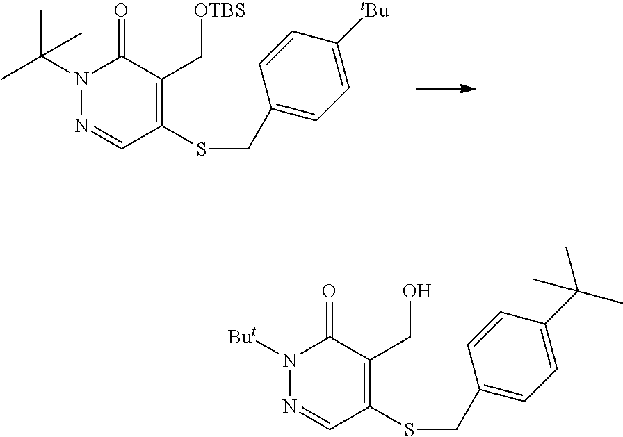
N1=CC(SCC2=CC=C([tBu])C=C2)=C(C[OTBS])C(=O)N1C(C)(C)C.N1=CC(SCC2=CC=C(C(C)(C)C)C=C2)=C(CO)C(=O)N1[But]
